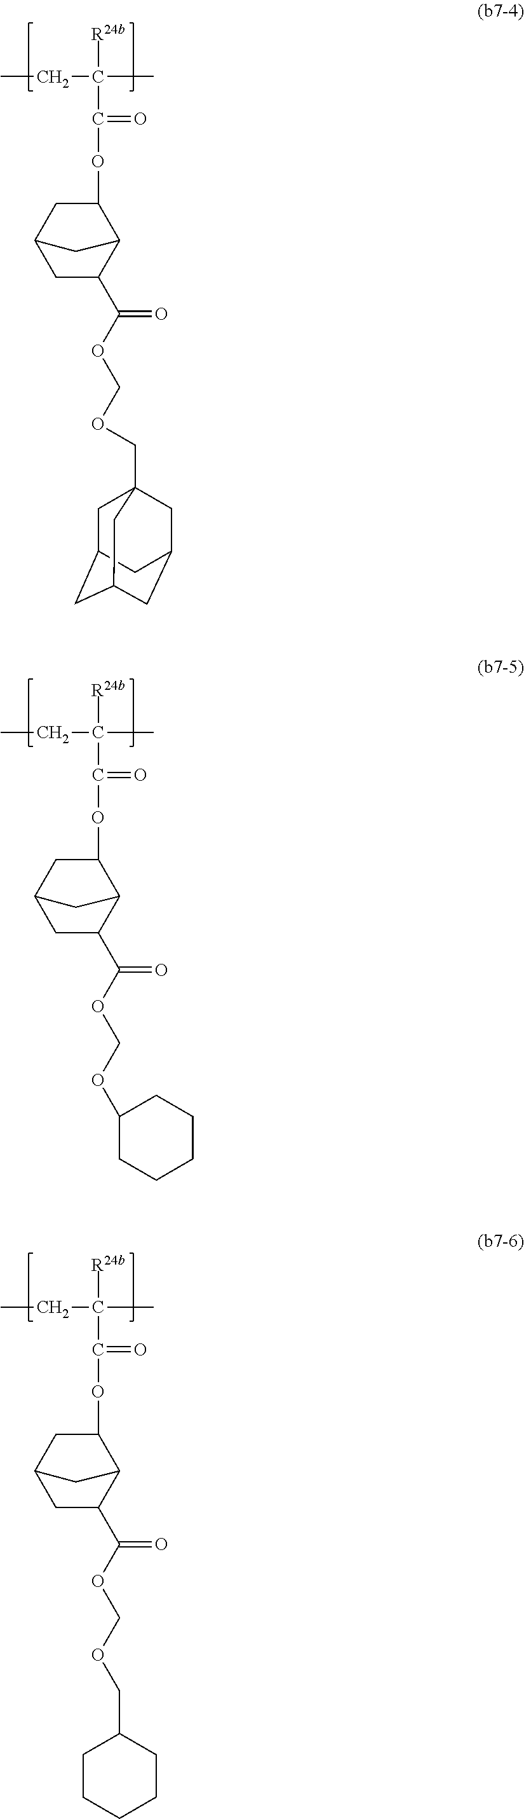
CCC(C)([R24b])C(=O)OC1CC2CC(C(OCOCC34CC5CC(CC(C3)C5)C4)=O)C1C2.CCC(C)([R24b])C(=O)OC1CC2CC(C(OCOC3CCCCC3)=O)C1C2.CCC(C)([R24b])C(=O)OC1CC2CC(C(OCOCC3CCCCC3)=O)C1C2
